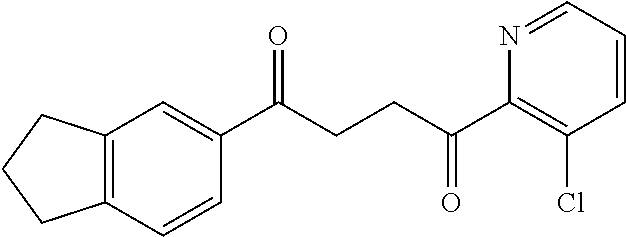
C1(C(CCC(C2=C(Cl)C=CC=N2)=O)=O)=CC2=C(C=C1)CCC2
